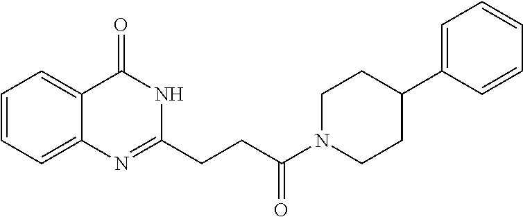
C1=CC=C2C(=C1)C(=O)NC(CCC(N1CCC(C3=CC=CC=C3)CC1)=O)=N2
